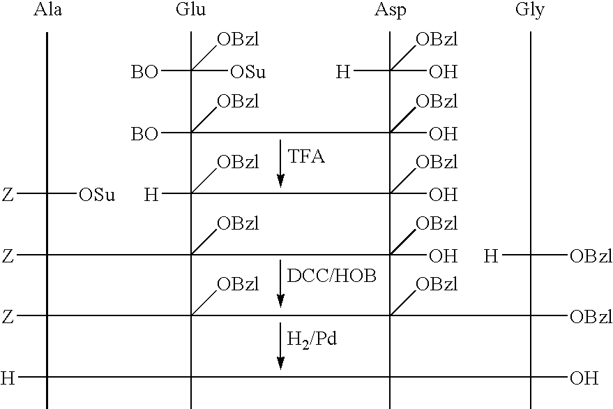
C12([Z])C(C)([H])C3(C)C14([OBzl])C1([OBzl])(C2(C(C)([Z])[OSu])[Z])C2([H])([OBzl])C(O)([OBzl])(C1([OBzl])(O)C41([OBzl])C3(C)C(C)(O)C1(C(C)([OBzl])[H])[OBzl])C(C(C)(O)([H])[OBzl])(O)([OBzl])C2(C(C)([OSu])([BO])[OBzl])([BO])[OBzl]
